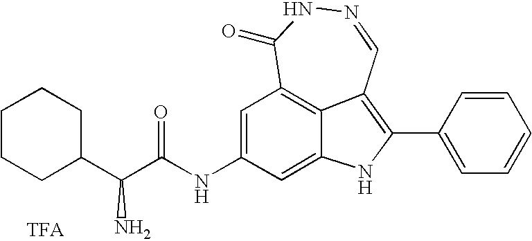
N1=CC2=C(C3=CC=CC=C3)NC3=CC(NC(=O)C(C4CCCCC4)N)=CC(=C23)C(=O)N1
